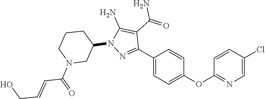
N1=C(C2=CC=C(OC3=NC=C(Cl)C=C3)C=C2)C(C(N)=O)=C(N)N1C1CN(C(C=CCO)=O)CCC1
